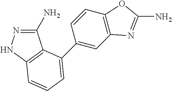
C1(N)=NNC2=C1C(C1=CC3=C(C=C1)OC(N)=N3)=CC=C2
